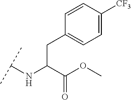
C(C(C(OC)=O)NC(C)C)C1=CC=C([CF3])C=C1
